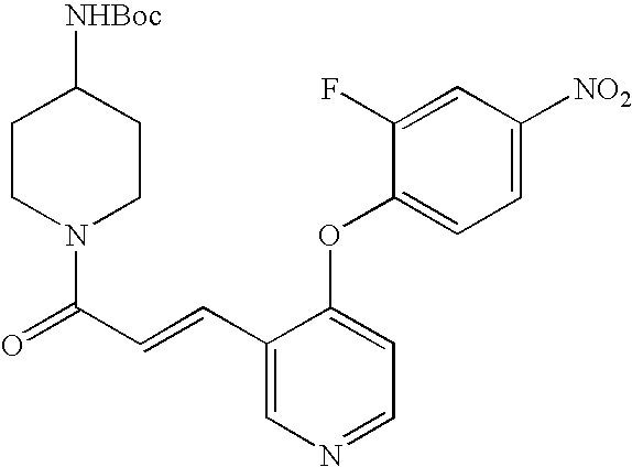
C1=C([NO2])C=C(F)C(OC2=CC=NC=C2C=CC(=O)N2CCC([NHBoc])CC2)=C1
